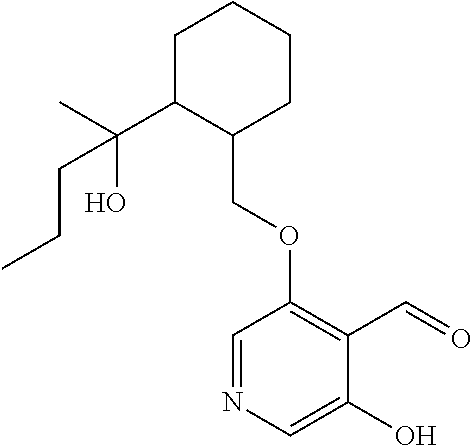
C1C(C(O)(C)CCC)C(COC2=C(C=O)C(O)=CN=C2)CCC1
